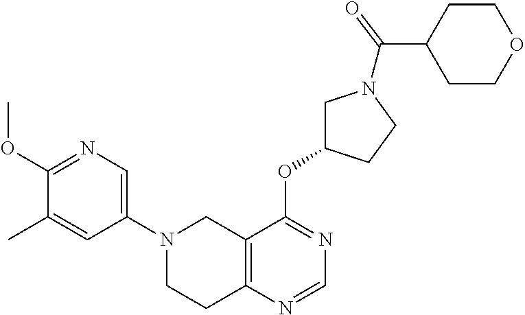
C12=C(N=CN=C1OC1CN(C(C3CCOCC3)=O)CC1)CCN(C1=CN=C(OC)C(C)=C1)C2
